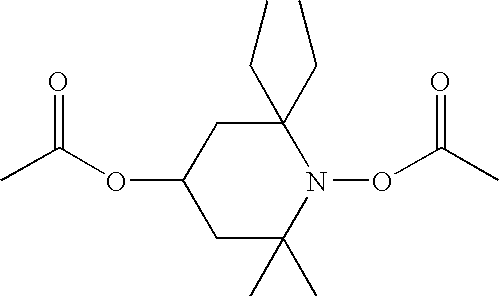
C1C(C)(C)N(OC(C)=O)C(CC)(CC)CC1OC(C)=O
